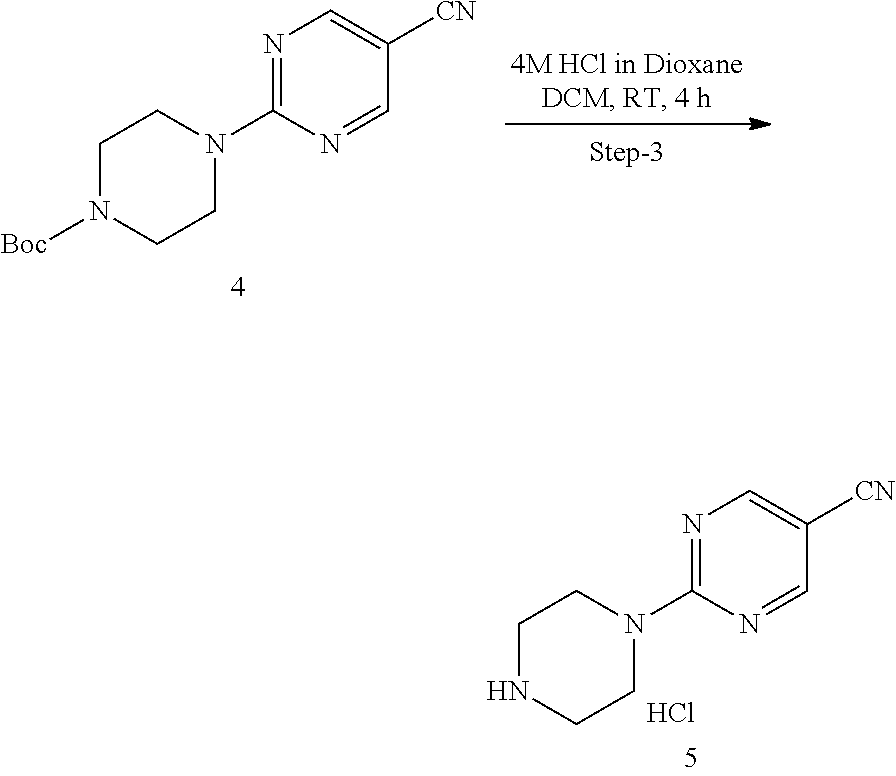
N1=C(N2CCN([Boc])CC2)N=CC([CN])=C1.N1=C(N2CCNCC2)N=CC([CN])=C1.Cl
